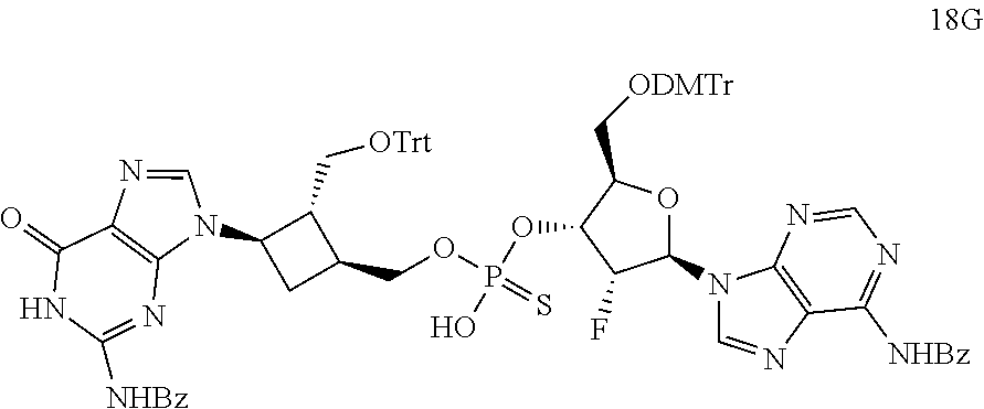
C1(N2C=NC3=C2N=CN=C3[NHBz])OC(C[ODMTr])C(OP(O)(OCC2C(C[OTrt])C(N3C=NC4=C3N=C([NHBz])NC4=O)C2)=S)C1F
